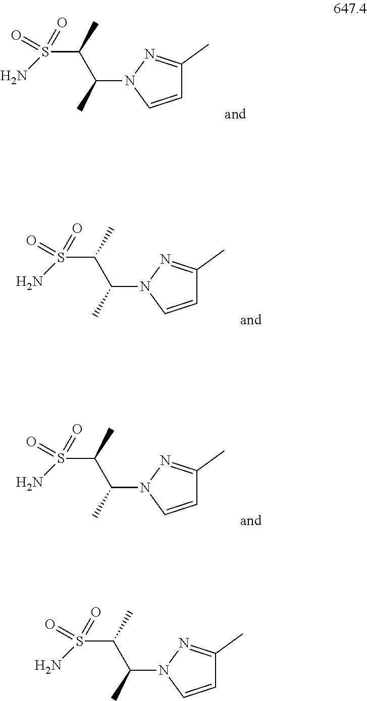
C(N1N=C(C)C=C1)(C(S(=O)(N)=O)C)C.C(N1N=C(C)C=C1)(C(S(=O)(=O)N)C)C.C(N1N=C(C)C=C1)(C(S(=O)(=O)N)C)C.C(N1N=C(C)C=C1)(C(S(=O)(=O)N)C)C
